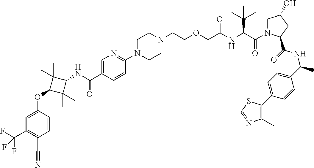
C1(NC(C2=CN=C(N3CCN(CCOCC(NC(C(=O)N4CC(O)CC4C(=O)NC(C)C4=CC=C(C5=C(C)N=CS5)C=C4)C(C)(C)C)=O)CC3)C=C2)=O)C(C)(C)C(OC2=CC(C(F)(F)F)=C(C#N)C=C2)C1(C)C
